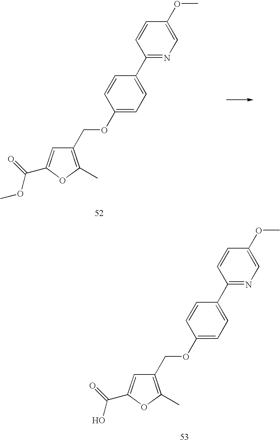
C1(COC2=CC=C(C3=NC=C(OC)C=C3)C=C2)=C(C)OC(C(=O)OC)=C1.C1(COC2=CC=C(C3=NC=C(OC)C=C3)C=C2)=C(C)OC(C(=O)O)=C1
